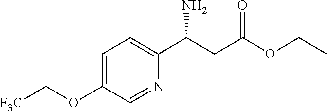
C1=C(OC[F3C])C=NC(C(CC(OCC)=O)N)=C1
